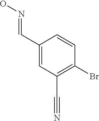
C1(C=NO)=CC(C#N)=C(Br)C=C1
